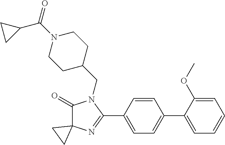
C1(=O)C2(N=C(C3=CC=C(C4=CC=CC=C4OC)C=C3)N1CC1CCN(C(=O)C3CC3)CC1)CC2
